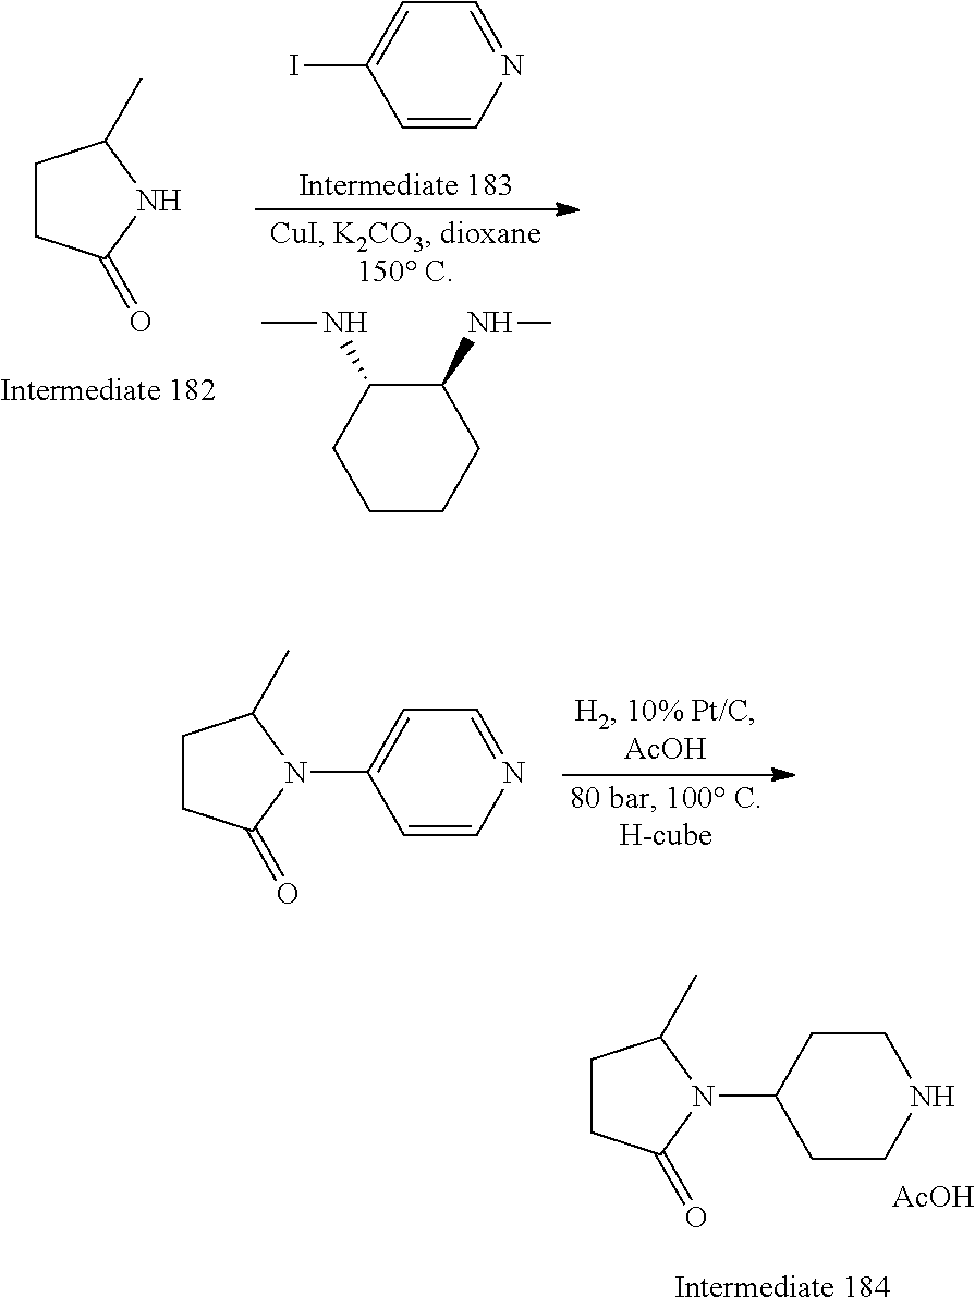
C1CC(=O)NC1C.C1(NC)C(NC)CCCC1.C1=C(I)C=CN=C1.C1CC(=O)N(C2=CC=NC=C2)C1C.C1CC(=O)N(C2CCNCC2)C1C.[AcOH]
